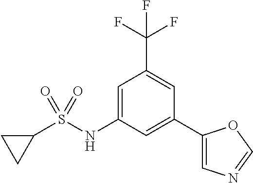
C1=C(NS(C2CC2)(=O)=O)C=C(C2=CN=CO2)C=C1C(F)(F)F
